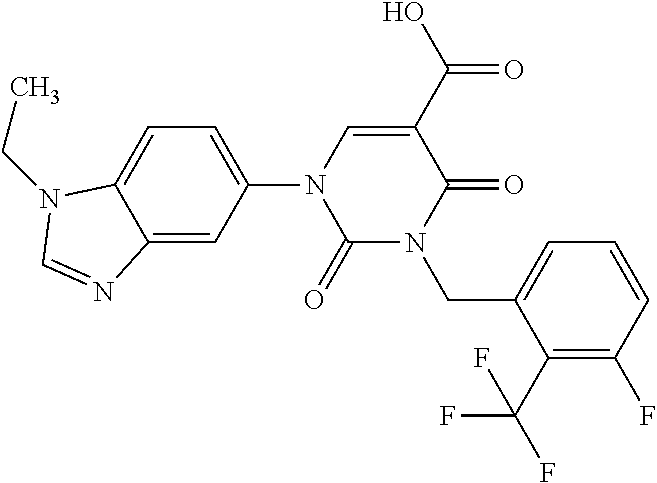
C1(=O)N(CC2=CC=CC(F)=C2C(F)(F)F)C(=O)C(C(O)=O)=CN1C1=CC=C2C(=C1)N=CN2CC
